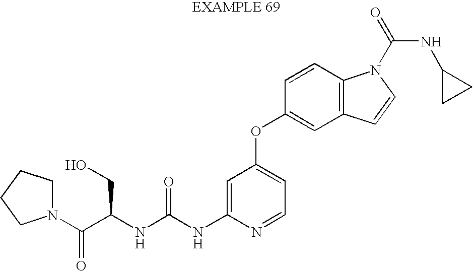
C(NC1=CC(OC2=CC3=C(C=C2)N(C(NC2CC2)=O)C=C3)=CC=N1)(=O)NC(C(N1CCCC1)=O)CO
